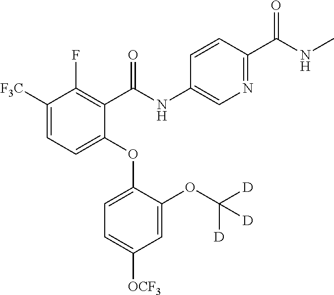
C1([F3C])=CC=C(OC2=CC=C([OCF3])C=C2OC([D])([D])[D])C(C(NC2=CN=C(C(NC)=O)C=C2)=O)=C1F
